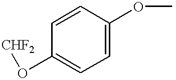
C1=C(O[CHF2])C=CC(OC)=C1
